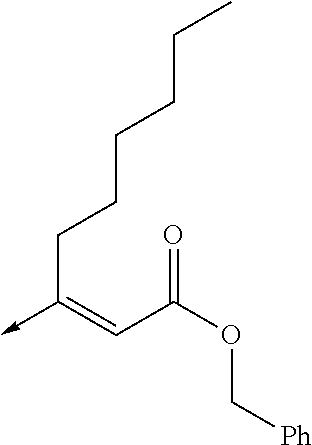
C(C(OC[Ph])=O)=C(->C)CCCCCC
